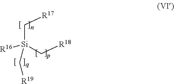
C([Si](C[R18])(C[R19])[R16])[R17]
